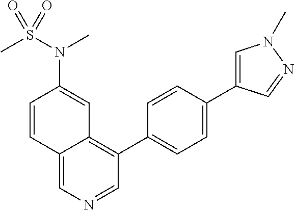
C12=CN=CC(C3=CC=C(C4=CN(C)N=C4)C=C3)=C1C=C(N(S(C)(=O)=O)C)C=C2
